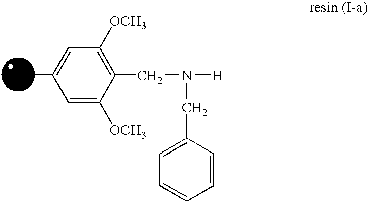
CC1=CC([OCH3])=C(CN(CC2=CC=CC=C2)[H])C([OCH3])=C1
